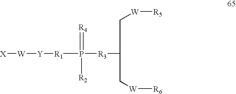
[X][W][Y][R1]P(=[R4])([R3]C(C[W][R5])C[W][R6])[R2]
